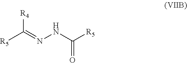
[R5]C(=NNC([R5])=O)[R4]
